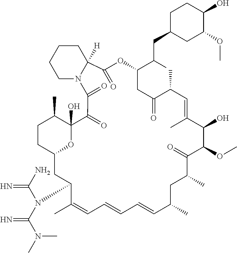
CC1C2(O)C(=O)C(=O)N3CCCCC3([H])C(=O)OC(C(CC3CC(OC)C(O)CC3)C)CC(=O)C(C)C=C(C)C(O)C(OC)C(=O)C(C)CC(C)C=CC=CC=C(C)C(N(C(=N)N)C(N(C)C)=N)CC(O2)CC1
